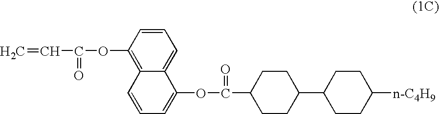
C=CC(=O)OC1=C2C(=CC=C1)C(OC(=O)C1CCC(C3CCC([n-C4H9])CC3)CC1)=CC=C2
